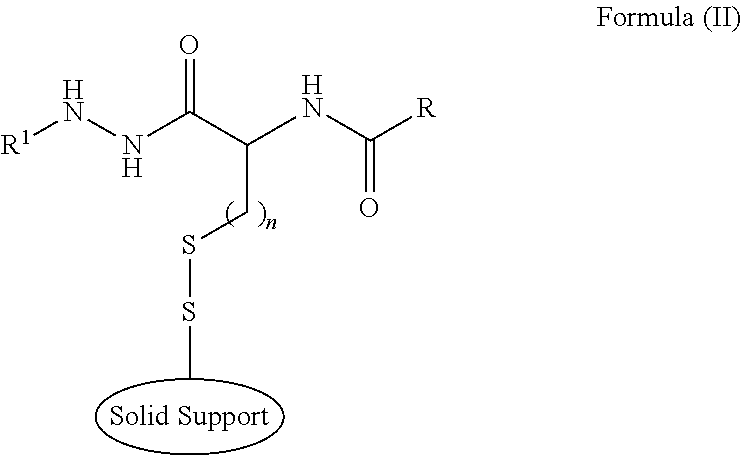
CSSCC(C(NN[R1])=O)NC([R])=O
